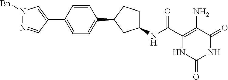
C(C1=C(N)C(=O)NC(=O)N1)(=O)NC1CCC(C2=CC=C(C3=CN([Bn])N=C3)C=C2)C1
